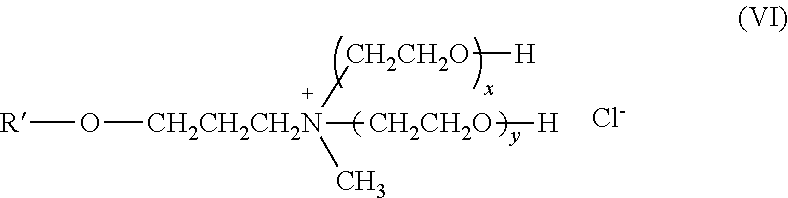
[R]O[CH2CH2CH2N]([CH2CH2O][H])(C)[CH2CH2O][H].[Cl-]
